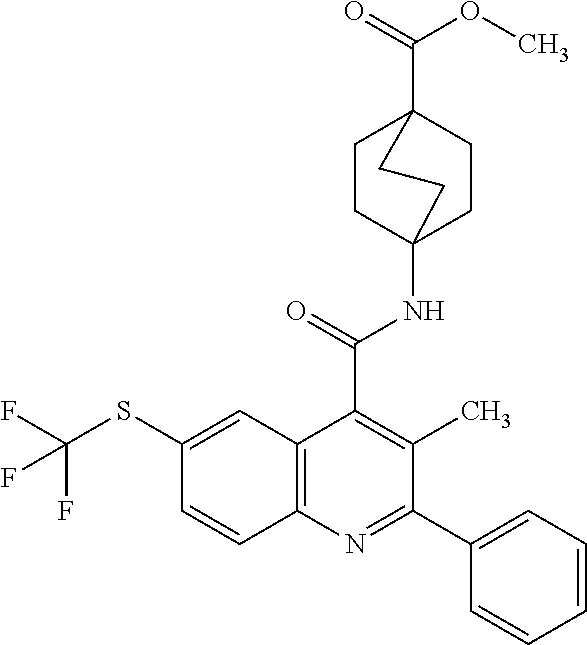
C1CC2(NC(=O)C3=C(C)C(C4=CC=CC=C4)=NC4=C3C=C(SC(F)(F)F)C=C4)CCC1(C(=O)OC)CC2
